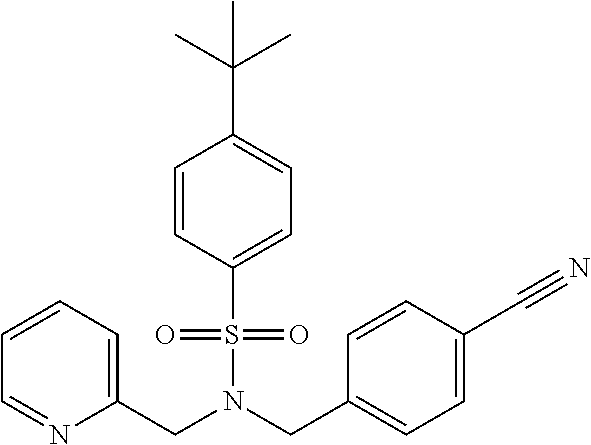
C(N(S(=O)(=O)C1=CC=C(C(C)(C)C)C=C1)CC1=CC=C(C#N)C=C1)C1=CC=CC=N1
